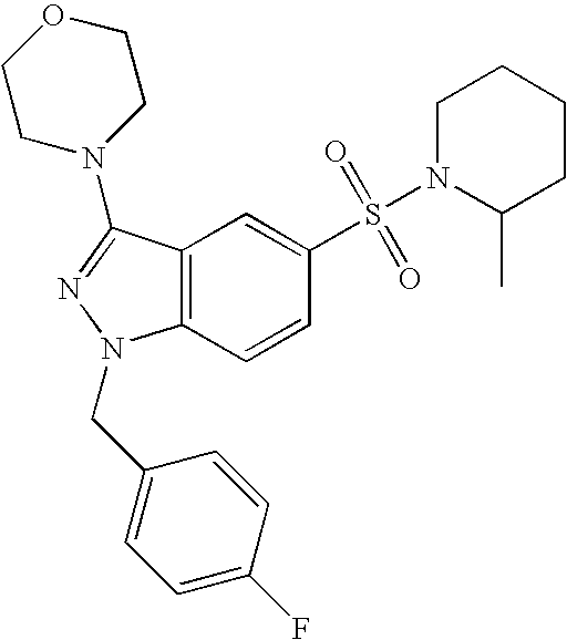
C1(S(=O)(=O)N2C(C)CCCC2)=CC2=C(C=C1)N(CC1=CC=C(F)C=C1)N=C2N1CCOCC1
